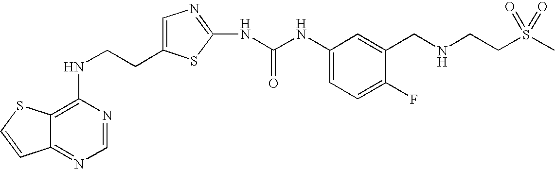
C(CNC1=C2C(=NC=N1)C=CS2)C1=CN=C(NC(=O)NC2=CC=C(F)C(CNCCS(C)(=O)=O)=C2)S1
